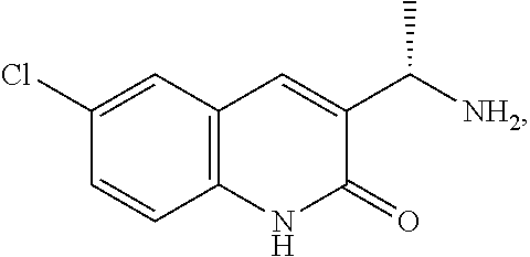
C1(Cl)=CC2=C(C=C1)NC(=O)C(C([NH2])C)=C2
